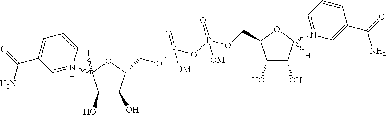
C(OP(OP(=O)(OCC1C(O)C(O)C(N2=CC=CC(C(N)=O)=C2)([H])O1)[OM])(=O)[OM])C1C(O)C(O)C(N2=CC(C(N)=O)=CC=C2)([H])O1
